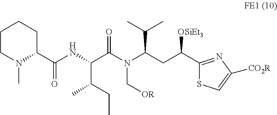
N1(C)C(C(NC(C(N(C(CC(C2=NC([CO2R])=CS2)[OSiEt3])C(C)C)C[OR])=O)C(CC)C)=O)CCCC1
